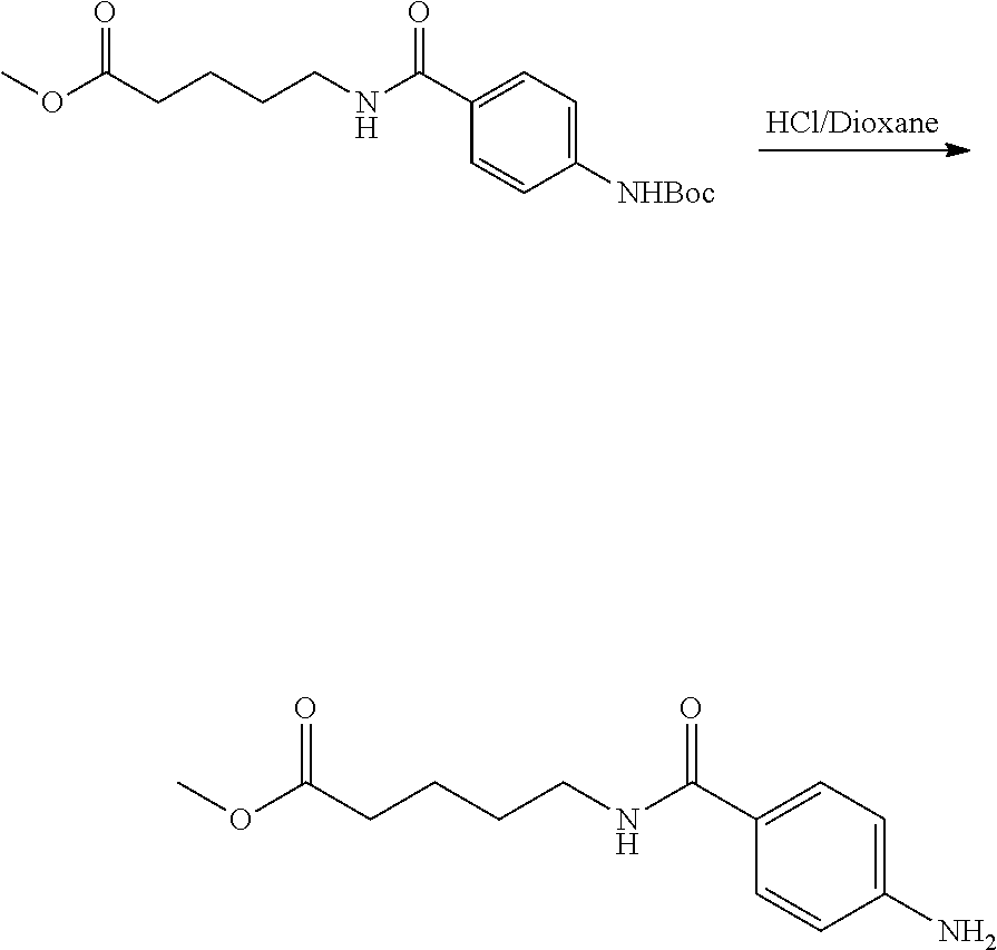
COC(CCCCNC(C1=CC=C([NHBoc])C=C1)=O)=O.COC(CCCCNC(C1=CC=C(N)C=C1)=O)=O
